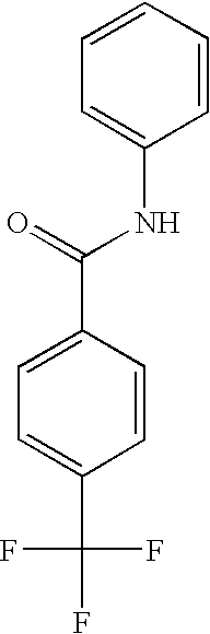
C1=CC=CC(NC(=O)C2=CC=C(C(F)(F)F)C=C2)=C1
